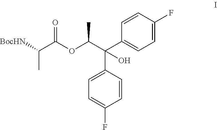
O(C(C(C1=CC=C(F)C=C1)(C1=CC=C(F)C=C1)O)C)C(C(C)[BocHN])=O
